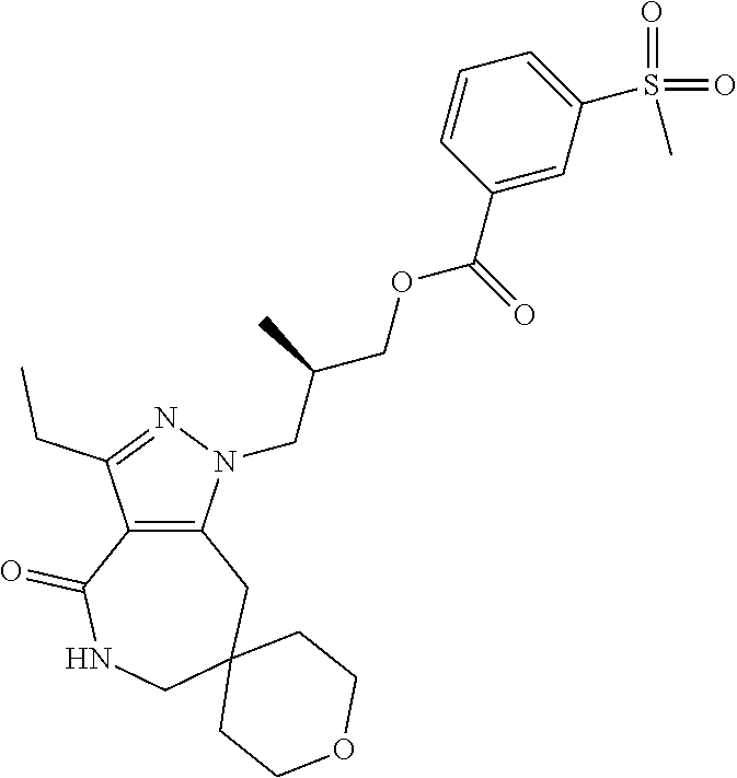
C12=C(N(CC(COC(C3=CC(S(=O)(C)=O)=CC=C3)=O)C)N=C1CC)CC1(CNC2=O)CCOCC1
